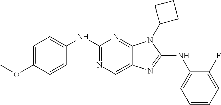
C1(NC2=CC=CC=C2F)=NC2=CN=C(NC3=CC=C(OC)C=C3)N=C2N1C1CCC1
